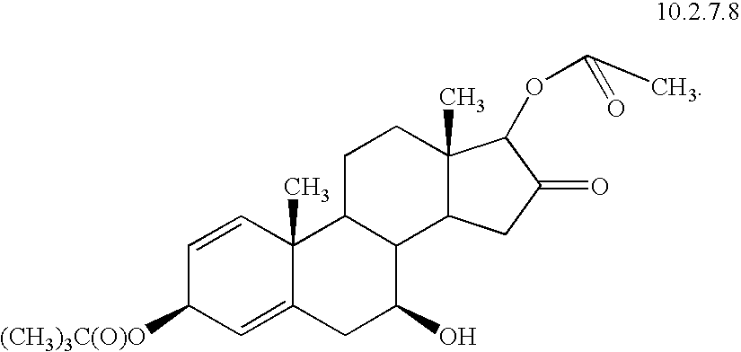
C1=CC2(C)C(=CC1[(CH3)3C(O)O])CC(O)C1C2CCC2(C)C1CC(=O)C2OC(=O)C
